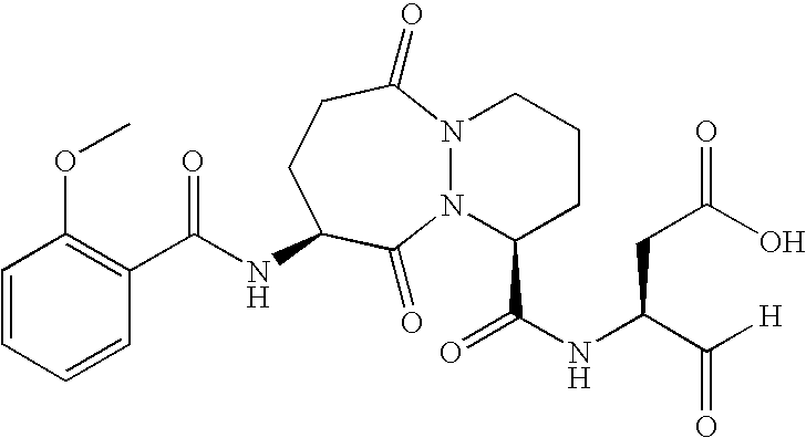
C1=CC=CC(C(NC2CCC(=O)N3N(C2=O)C(C(NC(C([H])=O)CC(O)=O)=O)CCC3)=O)=C1OC
